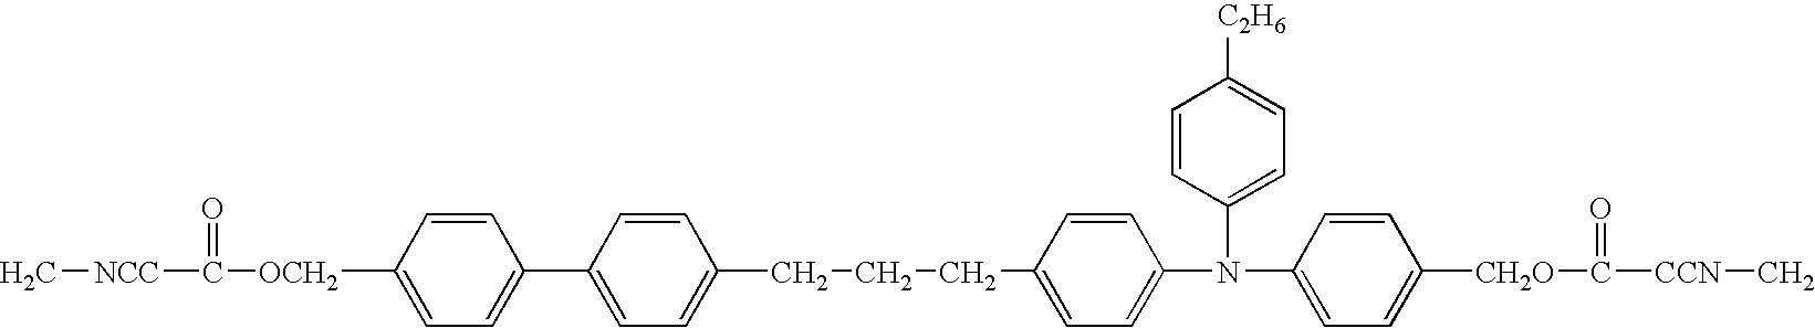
C1=CC([OCH2]C(=O)[NCC]C)=CC=C1C1=CC=C(CCCC2=CC=C(N(C3=CC=C([C2H6])C=C3)C3=CC=C([CH2O]C(=O)[CCN]C)C=C3)C=C2)C=C1
